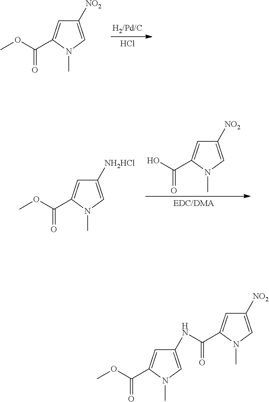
[H2/Pd/C].Cl.C1([NO2])=CN(C)C(C(OC)=O)=C1.C1([NO2])=CN(C)C(C(O)=O)=C1.C1([NH2HCl])=CN(C)C(C(OC)=O)=C1.C1(NC(=O)C2=CC([NO2])=CN2C)=CN(C)C(C(OC)=O)=C1
